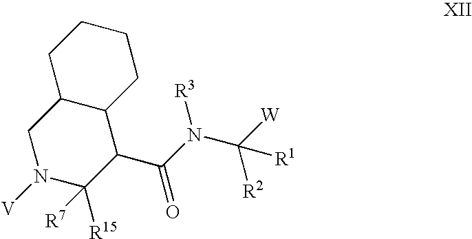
C(N(C([W])([R2])[R1])[R3])(=O)C1C([R15])([R7])N([V])CC2C1CCCC2
